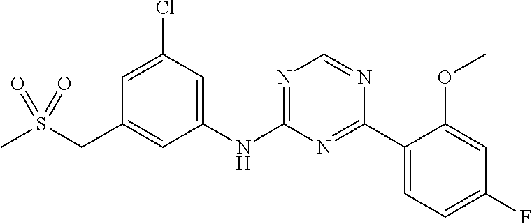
C1(NC2=NC=NC(C3=CC=C(F)C=C3OC)=N2)=CC(Cl)=CC(CS(C)(=O)=O)=C1
